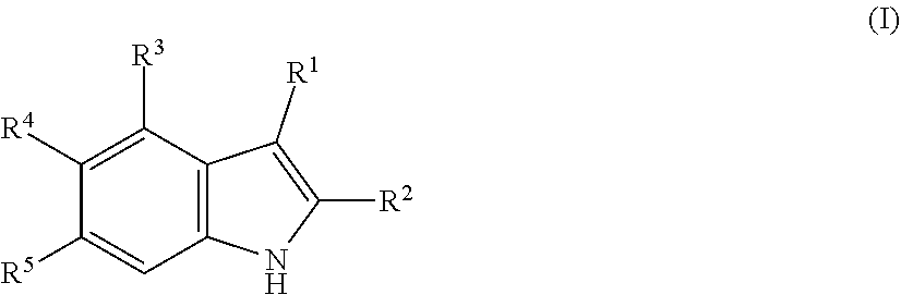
C12=C(C([R3])=C([R4])C([R5])=C1)C([R1])=C([R2])N2
